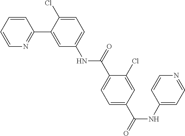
C1=CN=C(C2=CC(NC(C3=CC=C(C(NC4=CC=NC=C4)=O)C=C3Cl)=O)=CC=C2Cl)C=C1
